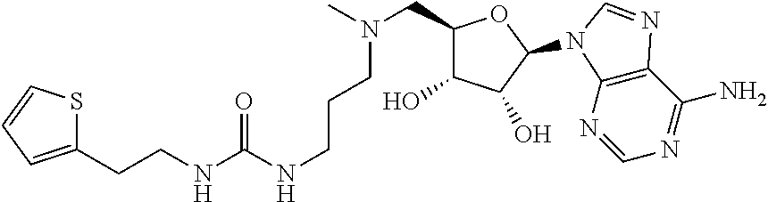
C12=C(N=CN=C1N)N(C1C(O)C(O)C(CN(C)CCCNC(NCCC3=CC=CS3)=O)O1)C=N2
